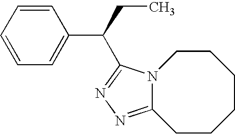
C1=CC=CC=C1C(CC)C1=NN=C2N1CCCCCC2
